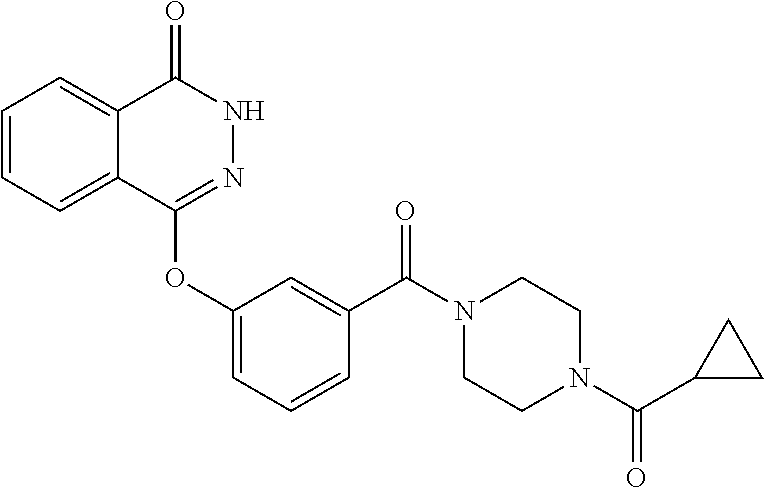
C1=CC=C2C(=C1)C(=O)NN=C2OC1=CC=CC(C(N2CCN(C(C3CC3)=O)CC2)=O)=C1
